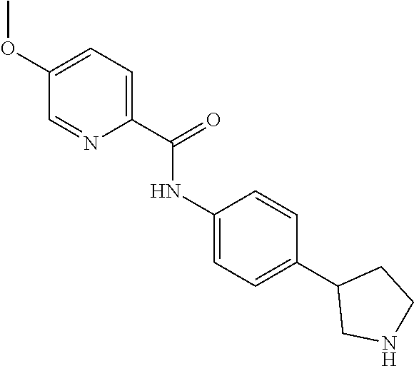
C1(NC(C2=CC=C(OC)C=N2)=O)=CC=C(C2CNCC2)C=C1
